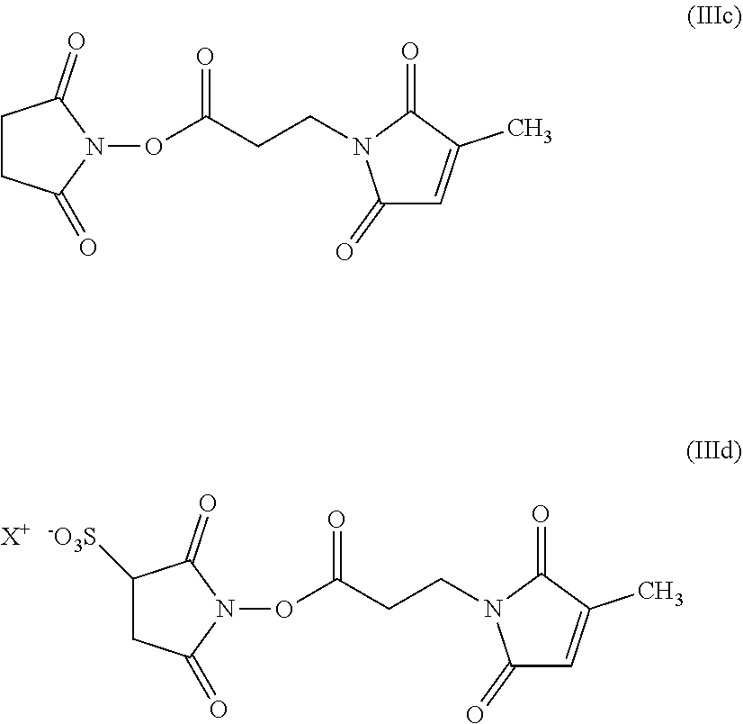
[X+].C1([-O3S])CC(=O)N(OC(=O)CCN2C(=O)C=C(C)C2=O)C1=O.C1CC(=O)N(OC(CCN2C(=O)C=C(C)C2=O)=O)C1=O
